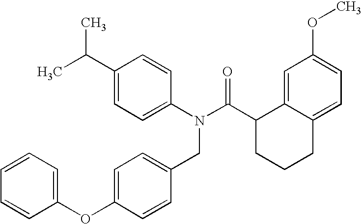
C1(C(C)C)=CC=C(N(C(C2CCCC3=CC=C(OC)C=C23)=O)CC2=CC=C(OC3=CC=CC=C3)C=C2)C=C1
